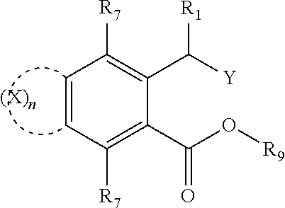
C1(C(O[R9])=O)=C([R7])C=CC([R7])=C1C([Y])[R1]
